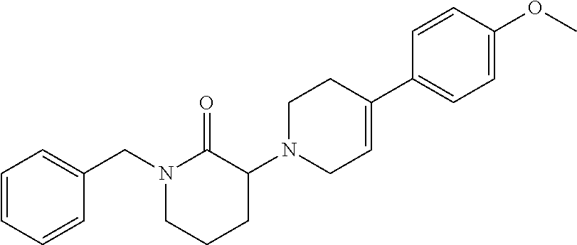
C1=CC=CC(CN2CCCC(N3CC=C(C4=CC=C(OC)C=C4)CC3)C2=O)=C1
